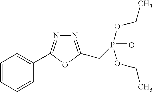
N1=C(CP(OCC)(=O)OCC)OC(C2=CC=CC=C2)=N1
